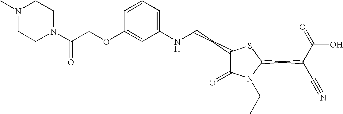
C1(NCCC2C(=O)N(CC)C(CC(C#N)C(=O)O)S2)=CC=CC(OCC(N2CCN(C)CC2)=O)=C1
